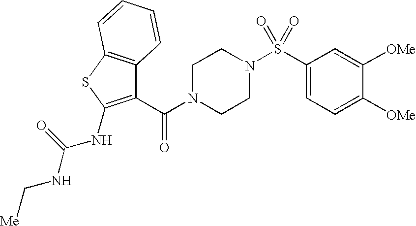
C1(C(=O)N2CCN(S(C3=CC=C([OMe])C([OMe])=C3)(=O)=O)CC2)=C(NC(NC[Me])=O)SC2=C1C=CC=C2
